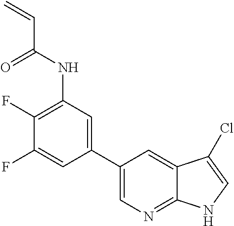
FC1=CC(C2=CN=C3C(=C2)C(Cl)=CN3)=CC(NC(C=C)=O)=C1F
